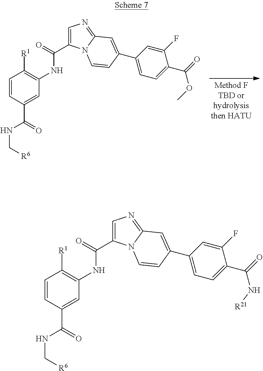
C1=CC(C(NC[R6])=O)=CC(NC(C2=CN=C3N2C=CC(C2=CC=C(C(=O)OC)C(F)=C2)=C3)=O)=C1[R1].C1=CC(C(NC[R6])=O)=CC(NC(C2=CN=C3N2C=CC(C2=CC=C(C(=O)N[R21])C(F)=C2)=C3)=O)=C1[R1]
